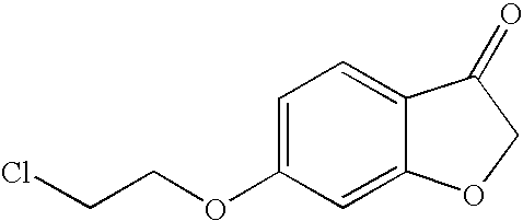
C1=C(OCCCl)C=C2C(=C1)C(=O)CO2
